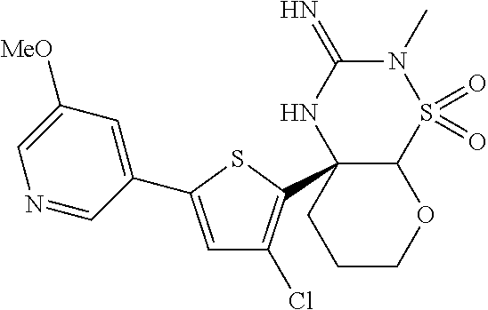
C12C(C3=C(Cl)C=C(C4=CC([MeO])=CN=C4)S3)(NC(=N)N(C)S1(=O)=O)CCCO2
